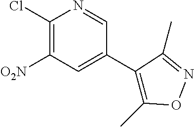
C1(Cl)=C([O2N])C=C(C2=C(C)ON=C2C)C=N1
